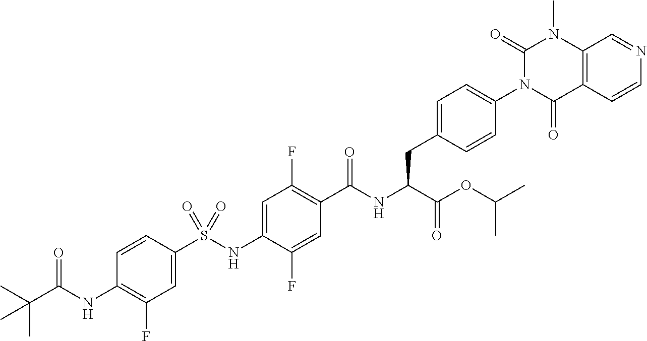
S(NC1=CC(F)=C(C(=O)NC(C(=O)OC(C)C)CC2=CC=C(N3C(=O)C4=C(N(C)C3=O)C=NC=C4)C=C2)C=C1F)(=O)(=O)C1=CC(F)=C(NC(C(C)(C)C)=O)C=C1
